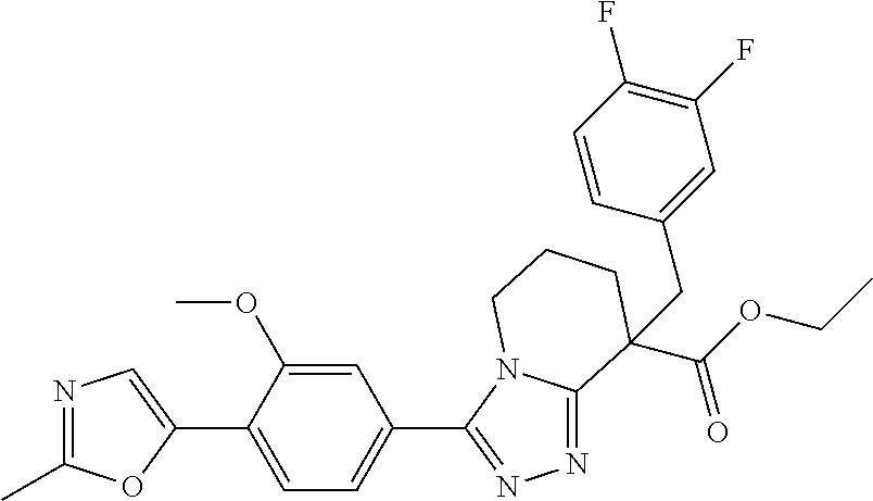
N1=C(C)OC(C2=CC=C(C3=NN=C4N3CCCC4(C(=O)OCC)CC3=CC(F)=C(F)C=C3)C=C2OC)=C1
